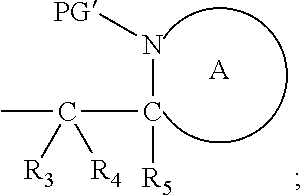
[A].C([R3])([R4])(C(N[PG])[R5])C
